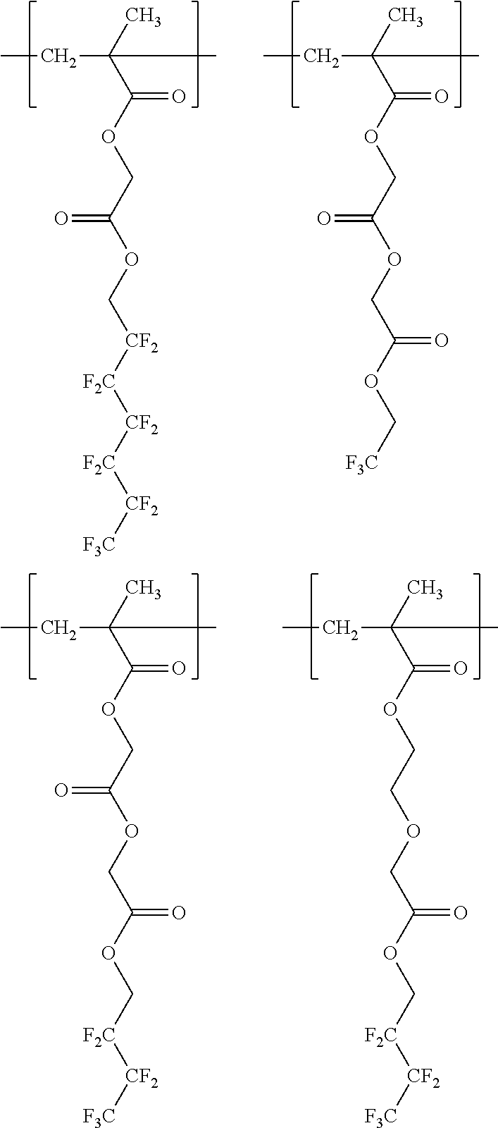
CCC(C)(C(=O)OCC(OC[CF2][F2C][CF2][F2C][CF2][F3C])=O)C.CCC(C)(C(=O)OCC(OCC(OC[F3C])=O)=O)C.CCC(C)(C(=O)OCC(OCC(OC[F2C][CF2][F3C])=O)=O)C.CCC(C)(C(=O)OCCOCC(OC[F2C][CF2][F3C])=O)C
